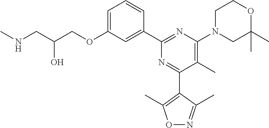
C1=C(OCC(CNC)O)C=C(C2=NC(N3CC(C)(C)OCC3)=C(C)C(C3=C(C)ON=C3C)=N2)C=C1
